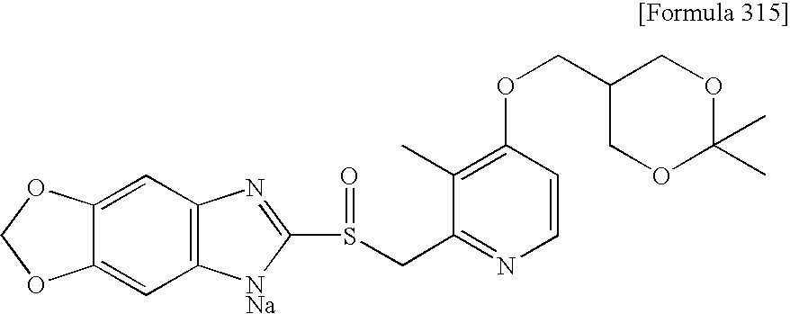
C1(C)=C(OCC2COC(C)(C)OC2)C=CN=C1CS(C1=NC2=C(C=C3C(=C2)OCO3)[NNa]1)=O
